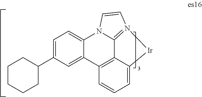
C1CCCC(C2=CC=C3C(=C2)C2=C4C5=N(C=CN35)[Ir]C4=CC=C2)C1
